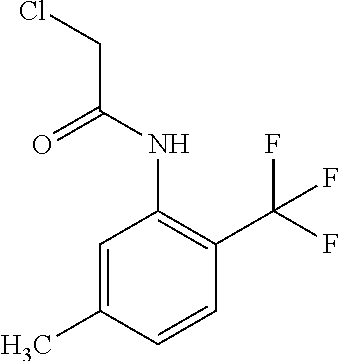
C1=C(C)C=CC(C(F)(F)F)=C1NC(CCl)=O
